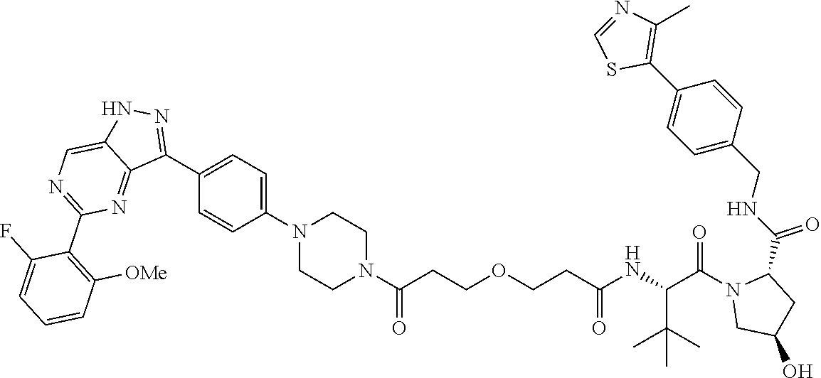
C1=NC(C)=C(C2=CC=C(CNC(C3N(C(C(NC(CCOCCC(N4CCN(C5=CC=C(C6=NNC7=CN=C(C8=C([OMe])C=CC=C8F)N=C67)C=C5)CC4)=O)=O)C(C)(C)C)=O)CC(O)C3)=O)C=C2)S1
